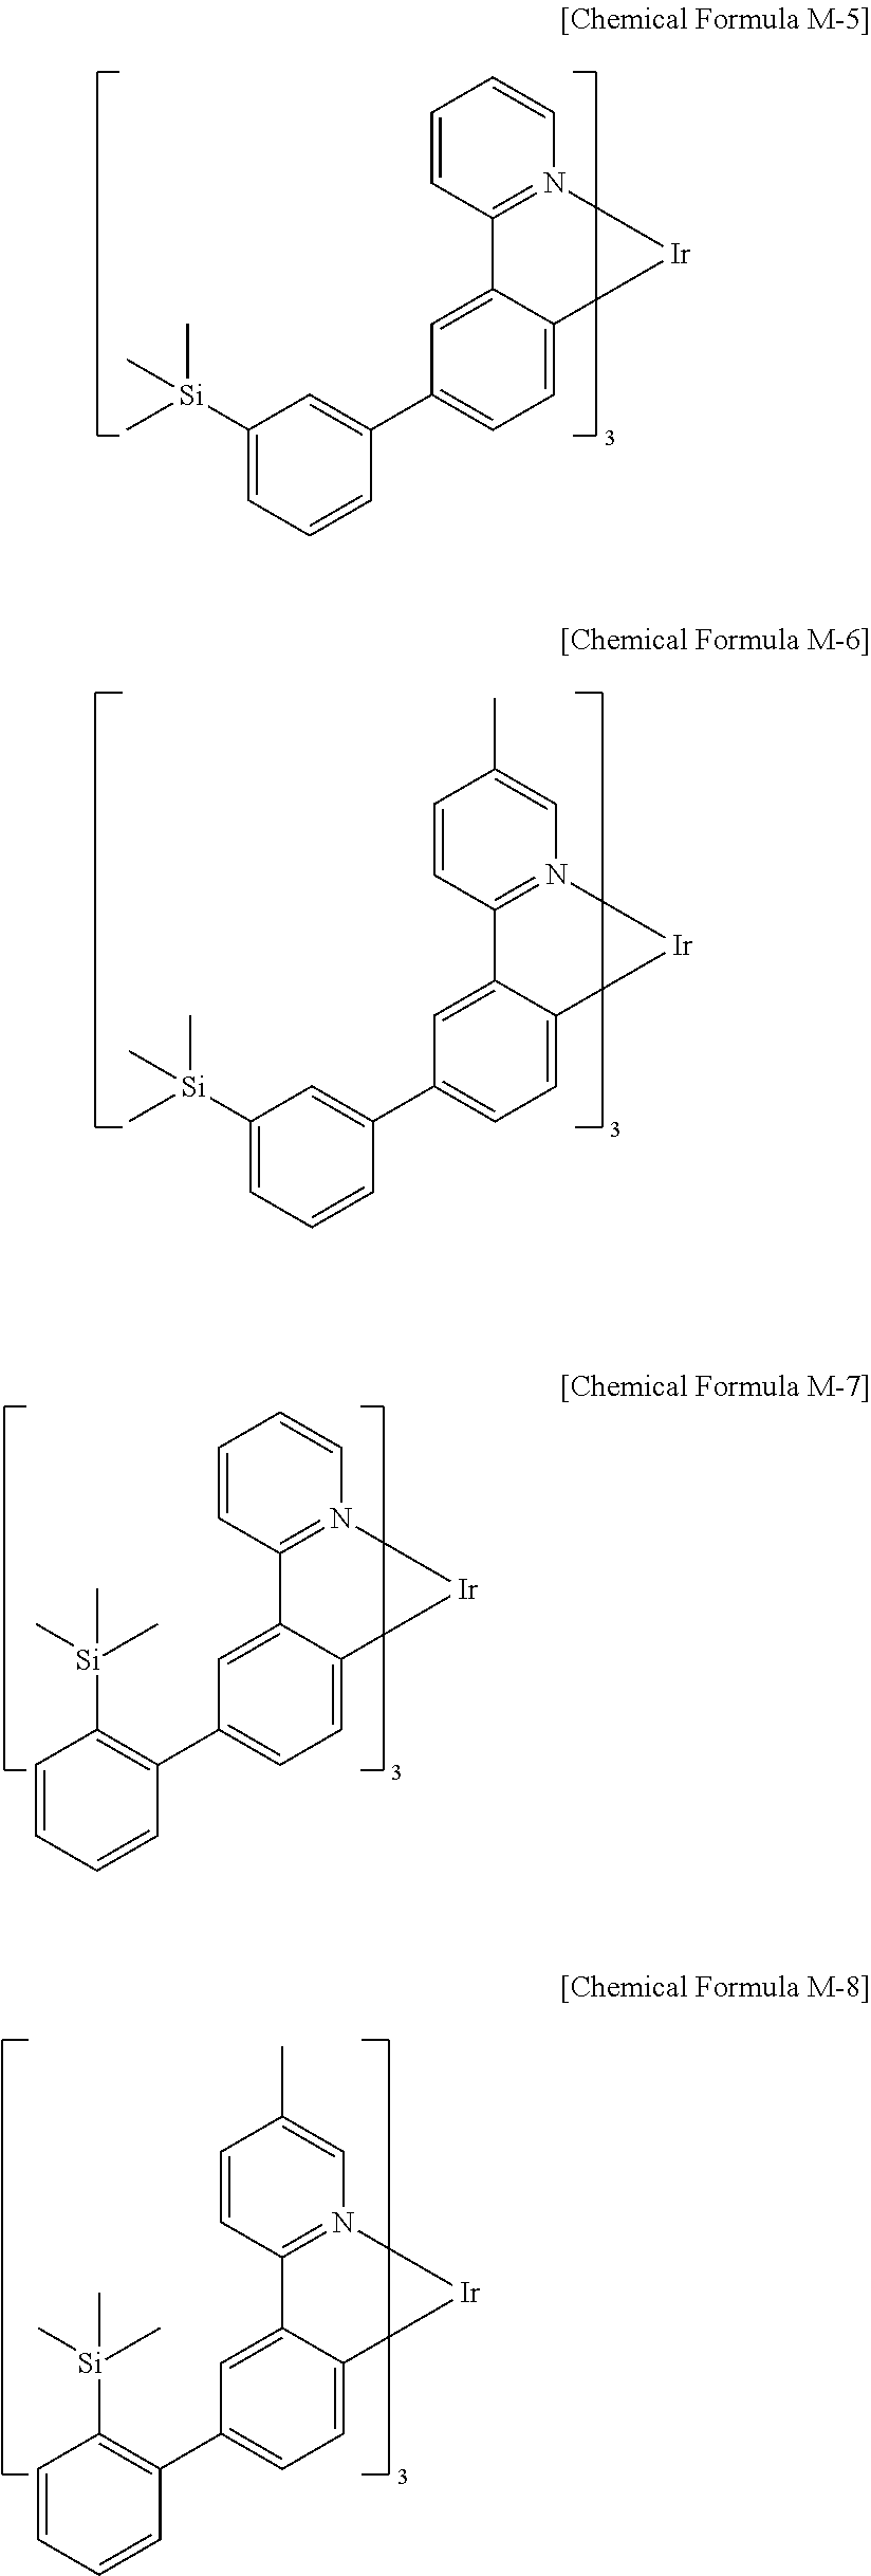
C1=CC2=N(C=C1)[Ir]C1=CC=C(C3=CC([Si](C)(C)C)=CC=C3)C=C21.C1=CC2=N(C=C1C)[Ir]C1=CC=C(C3=CC([Si](C)(C)C)=CC=C3)C=C21.C1=CC2=N(C=C1)[Ir]C1=CC=C(C3=C([Si](C)(C)C)C=CC=C3)C=C21.C1=CC2=N(C=C1C)[Ir]C1=CC=C(C3=C([Si](C)(C)C)C=CC=C3)C=C21
